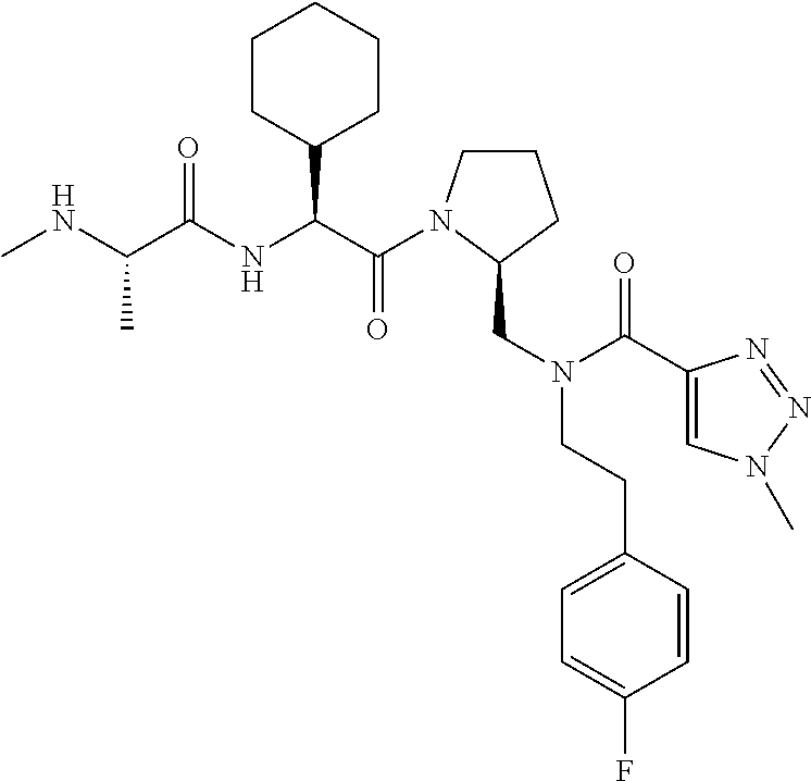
C(=O)(C(C1CCCCC1)NC(=O)C(C)NC)N1CCCC1CN(CCC1=CC=C(F)C=C1)C(=O)C1=CN(C)N=N1
